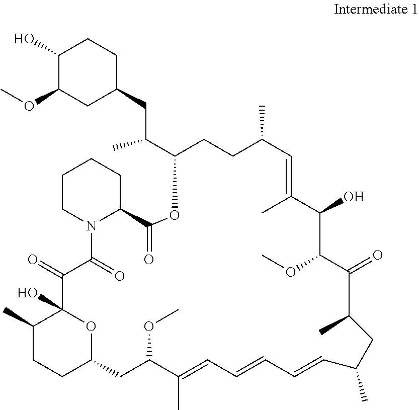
C1(O)C(OC)CC(CC(C2OC(=O)C3N(C(=O)C(=O)C4(O)OC(CCC4C)CC(OC)C(C)=CC=CC=CC(C)CC(C)C(=O)C(OC)C(O)C(C)=CC(C)CC2)CCCC3)C)CC1
